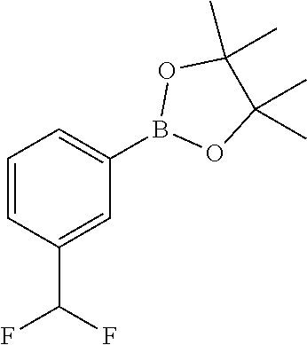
C1=CC(C(F)F)=CC(B2OC(C)(C)C(C)(C)O2)=C1
